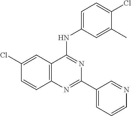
C12=C(C=C(Cl)C=C1)C(NC1=CC=C(Cl)C(C)=C1)=NC(C1=CC=CN=C1)=N2
